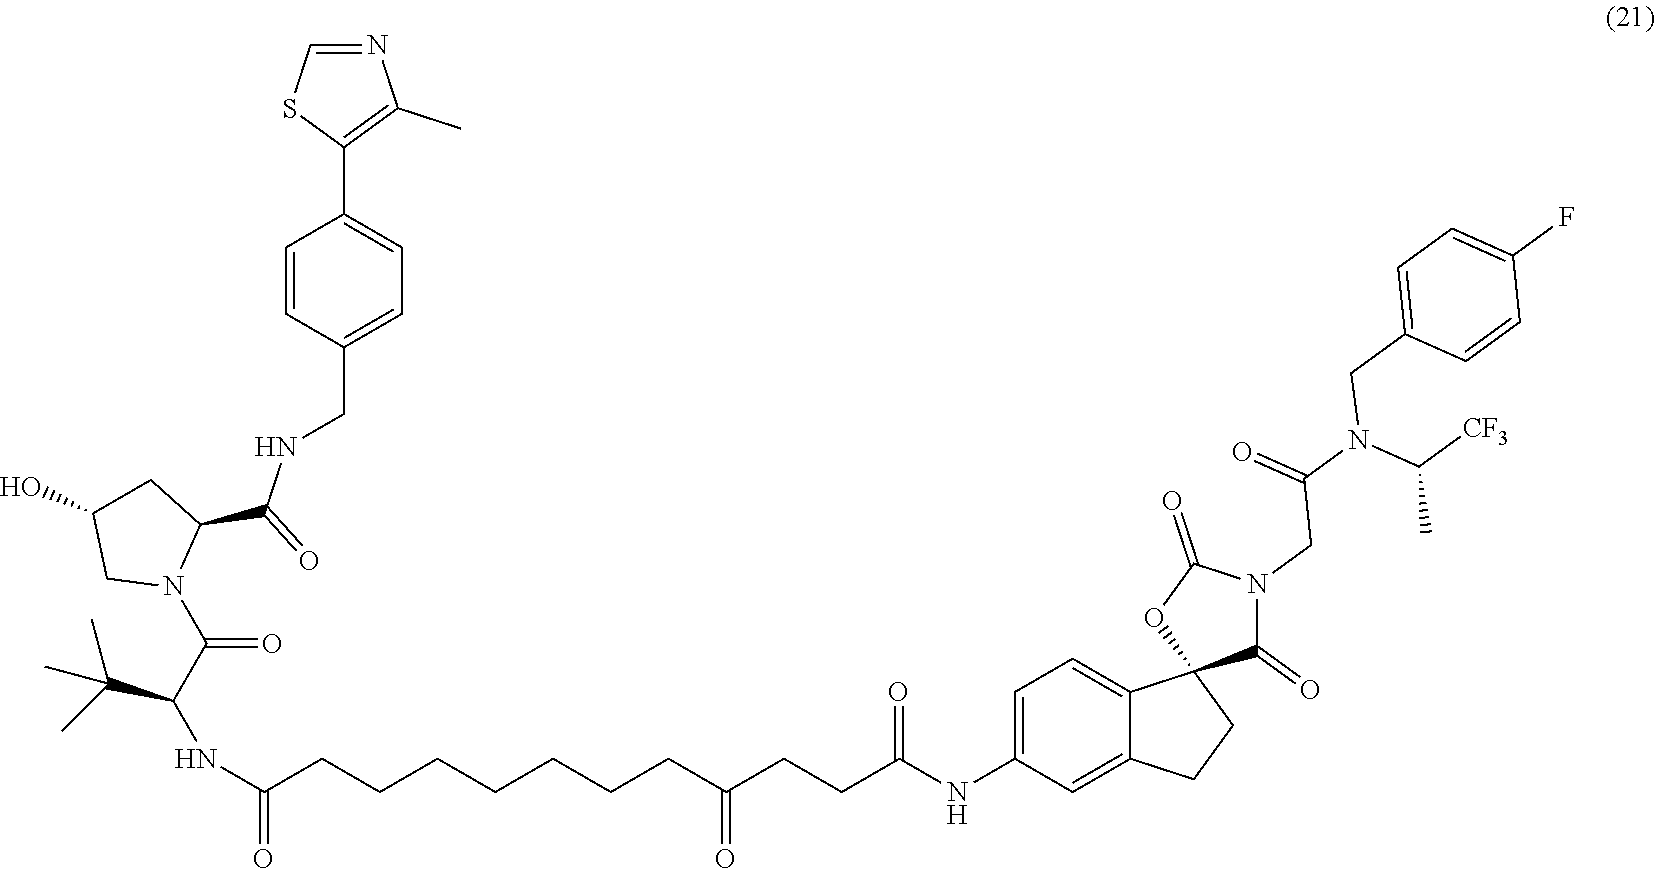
N(C(CCCCCCCC(CCC(NC1=CC=C2C(=C1)CCC21C(=O)N(CC(=O)N(CC2=CC=C(F)C=C2)C([CF3])C)C(=O)O1)=O)=O)=O)C(C(=O)N1C(C(=O)NCC2=CC=C(C3=C(C)N=CS3)C=C2)CC(O)C1)C(C)(C)C
